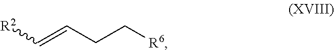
[R2]C=CCC[R6]
